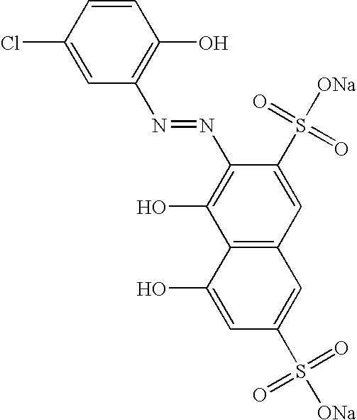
C1=CC(Cl)=CC(N=NC2=C(O)C3=C(C=C2S([ONa])(=O)=O)C=C(S([ONa])(=O)=O)C=C3O)=C1O
